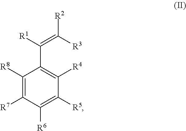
[R2]C([R3])=C([R1])C1=C([R4])C([R5])=C([R6])C([R7])=C1[R8]
